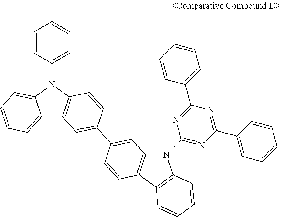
C12=CC=CC=C1N(C1=CC=CC=C1)C1=C2C=C(C2=CC3=C(C=C2)C2=C(N3C3=NC(C4=CC=CC=C4)=NC(C4=CC=CC=C4)=N3)C=CC=C2)C=C1
